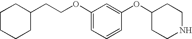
C1(OC2CCNCC2)=CC(OCCC2CCCCC2)=CC=C1
